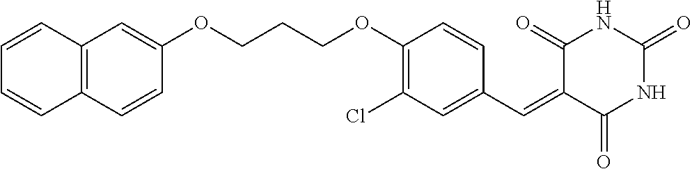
O(CCCOC1=C(Cl)C=C(C=C2C(=O)NC(=O)NC2=O)C=C1)C1=CC2=C(C=C1)C=CC=C2
